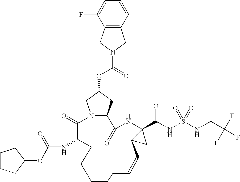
N12CC(OC(=O)N3CC4=C(C3)C(F)=CC=C4)CC1C(=O)NC1(C(NS(NCC(F)(F)F)(=O)=O)=O)C(C1)C=CCCCCCC(NC(OC1CCCC1)=O)C2=O
